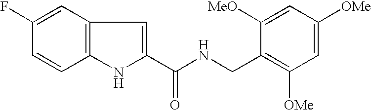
C12=C(C=C(F)C=C1)C=C(C(NCC1=C([OMe])C=C([OMe])C=C1[MeO])=O)N2
